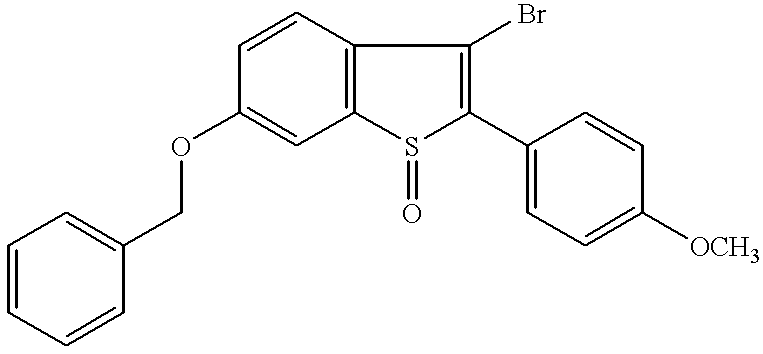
C1=CC2=C(C=C1OCC1=CC=CC=C1)S(=O)C(C1=CC=C([OCH3])C=C1)=C2Br
